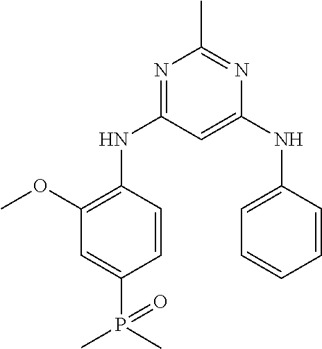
N1=C(NC2=C(OC)C=C(P(C)(=O)C)C=C2)C=C(NC2=CC=CC=C2)N=C1C
